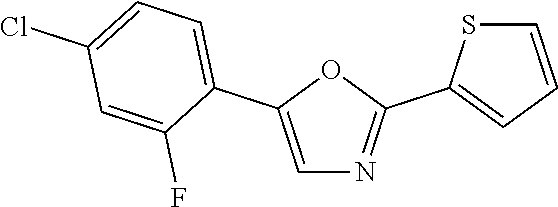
C1=C(C2=CC=C(Cl)C=C2F)OC(C2=CC=CS2)=N1
